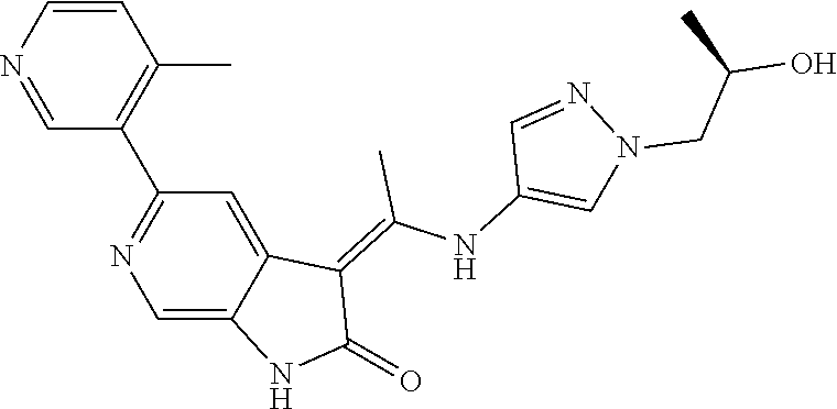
C1=CN=CC(C2=NC=C3C(=C2)C(=C(NC2=CN(CC(O)C)N=C2)C)C(=O)N3)=C1C
